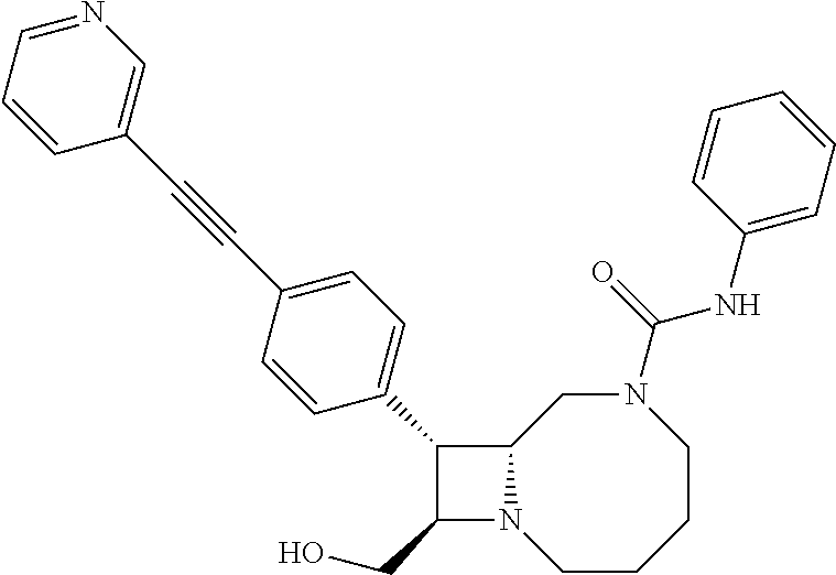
C1(CO)N2C(C1C1=CC=C(C#CC3=CN=CC=C3)C=C1)CN(C(NC1=CC=CC=C1)=O)CCCC2
